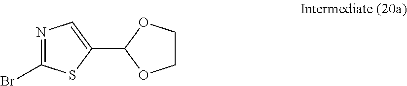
N1=C(Br)SC(C2OCCO2)=C1
